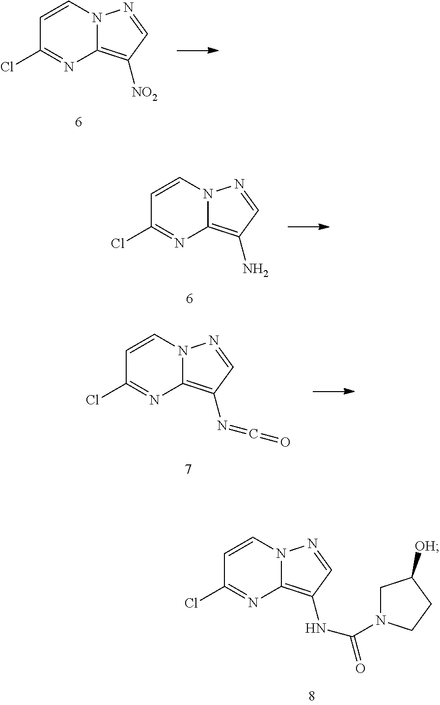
C1=CN2C(=C(NC(=O)N3CC([OH])CC3)C=N2)N=C1Cl.C1=CN2C(=C([NO2])C=N2)N=C1Cl.C1=CN2C(=C(N)C=N2)N=C1Cl.C1=CN2C(=C(N=C=O)C=N2)N=C1Cl
